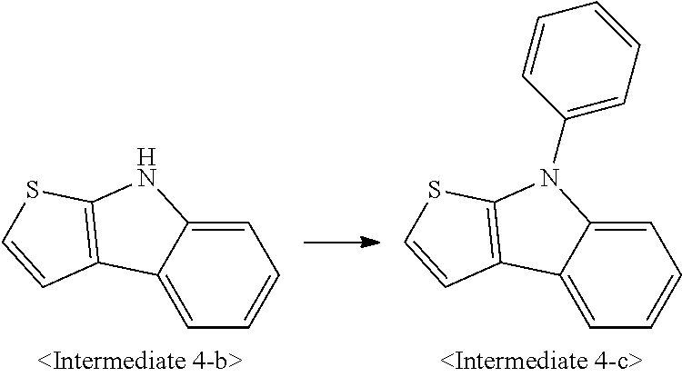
C1=C2C(=CC=C1)C1=C(N2)SC=C1.C1=C2C(=CC=C1)C1=C(N2C2=CC=CC=C2)SC=C1
